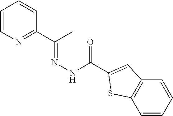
C1=CN=C(C(C)=NNC(=O)C2=CC3=C(C=CC=C3)S2)C=C1
